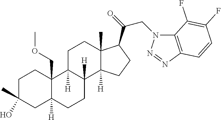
C1C(C)(O)CC2([H])C(COC)(C1)C1([H])C([H])(CC2)C2([H])C(C)(CC1)C(C(CN1C3=C(N=N1)C=CC(F)=C3F)=O)CC2
